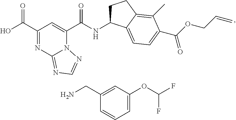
C1(C(=O)O)=NC2=NC=NN2C(C(=O)NC2CCC3=C(C)C(C(=O)OCC=C)=CC=C23)=C1.C1(CN)=CC(OC(F)F)=CC=C1
